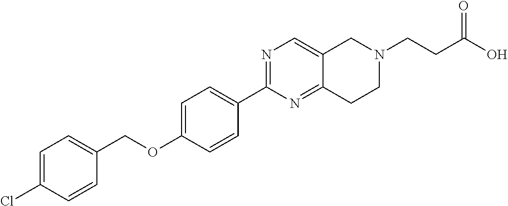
C1=C(Cl)C=CC(COC2=CC=C(C3=NC=C4C(=N3)CCN(CCC(O)=O)C4)C=C2)=C1
